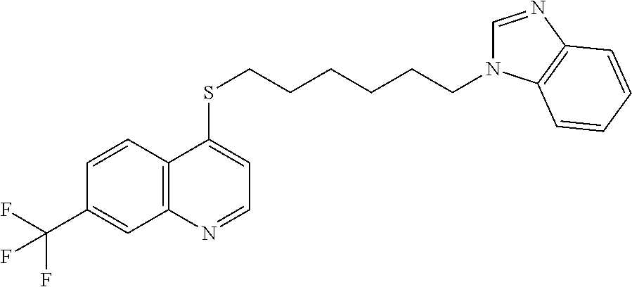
C12=C(C=CC(C(F)(F)F)=C1)C(SCCCCCCN1C=NC3=C1C=CC=C3)=CC=N2
